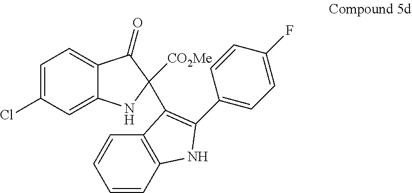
C1=C(Cl)C=C2C(=C1)C(=O)C([CO2Me])(C1=C(C3=CC=C(F)C=C3)NC3=C1C=CC=C3)N2
